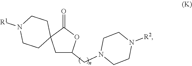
C1C(CN2CCN([R2])CC2)OC(=O)C12CCN([R1])CC2
